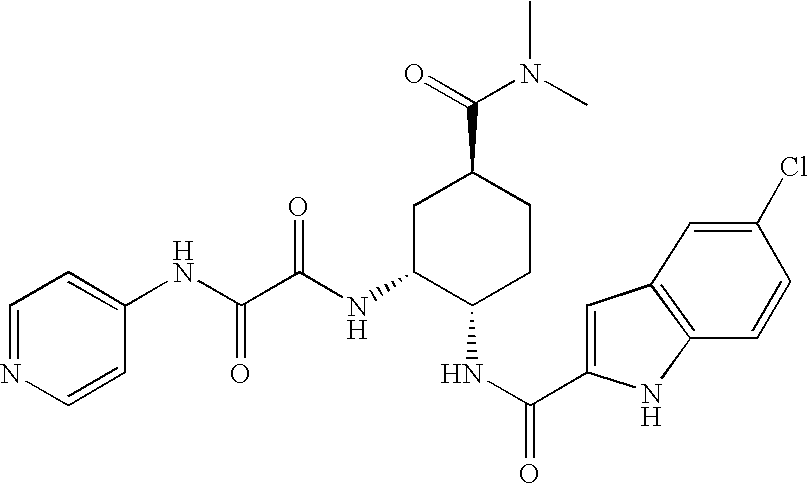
C(C(NC1C(NC(=O)C2=CC3=C(N2)C=CC(Cl)=C3)CCC(C(=O)N(C)C)C1)=O)(=O)NC1=CC=NC=C1
